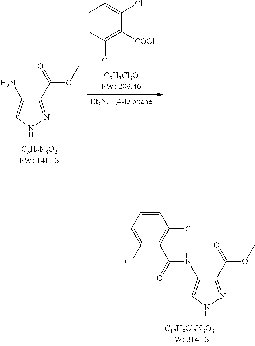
C1(C(=O)OC)=NNC=C1N.C1=CC(Cl)=C([COCl])C(Cl)=C1.C1(C(=O)OC)=NNC=C1NC(C1=C(Cl)C=CC=C1Cl)=O
